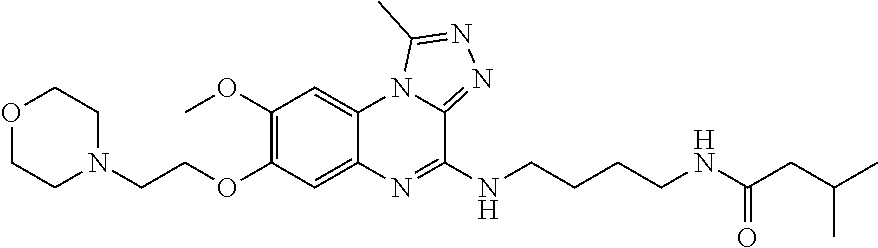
C1=C2C(=CC(OC)=C1OCCN1CCOCC1)N1C(=NN=C1C)C(NCCCCNC(CC(C)C)=O)=N2
